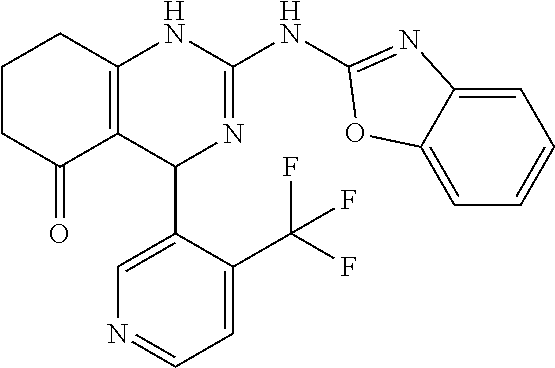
C1CC(=O)C2=C(C1)NC(NC1=NC3=CC=CC=C3O1)=NC2C1=CN=CC=C1C(F)(F)F
